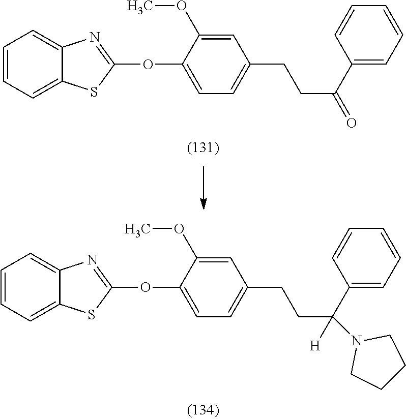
C1=CC=C2C(=C1)N=C(OC1=CC=C(CCC(=O)C3=CC=CC=C3)C=C1OC)S2.C1=CC=C2C(=C1)N=C(OC1=CC=C(CCC(N3CCCC3)(C3=CC=CC=C3)[H])C=C1OC)S2
